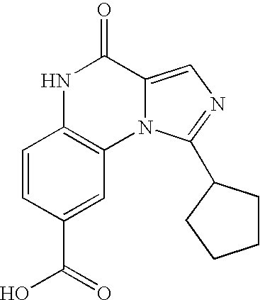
N1C2=C(N3C(=CN=C3C3CCCC3)C1=O)C=C(C(O)=O)C=C2
